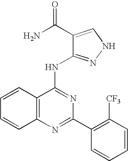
C12=C(N=C(C3=C([CF3])C=CC=C3)N=C1NC1=NNC=C1C(N)=O)C=CC=C2
